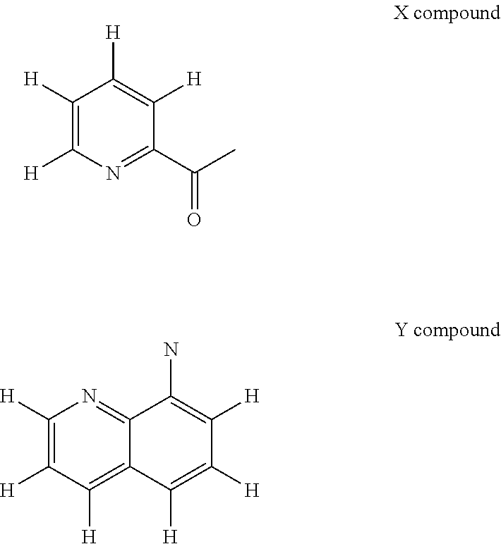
C1([H])=C([H])N=C(C(C)=O)C([H])=C1[H].C1([H])=C([H])C([H])=C2C(=N1)C(N)=C([H])C([H])=C2[H]
